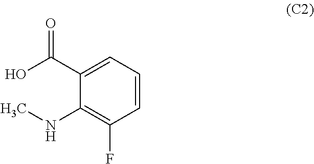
C1=CC=C(C(O)=O)C(NC)=C1F
